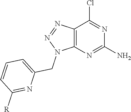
C12=C(N=C(N)N=C1Cl)N(CC1=CC=CC([R])=N1)N=N2
